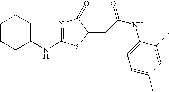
C1CCC(NC2=NC(=O)C(CC(NC3=CC=C(C)C=C3C)=O)S2)CC1
